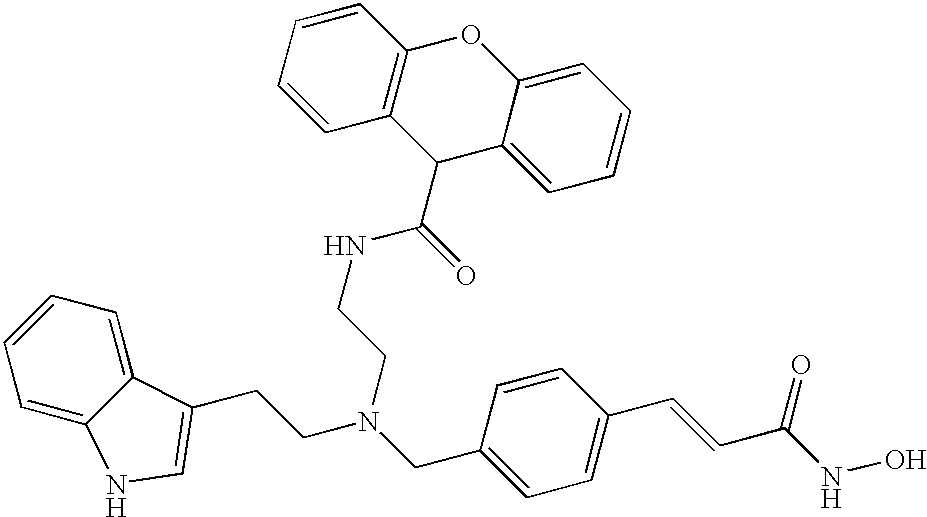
C1=CC=C2C(=C1)C(CCN(CC1=CC=C(C=CC(NO)=O)C=C1)CCNC(=O)C1C3=CC=CC=C3OC3=C1C=CC=C3)=CN2
